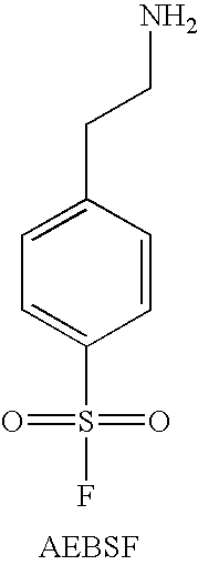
C1(CCN)=CC=C(S(F)(=O)=O)C=C1
